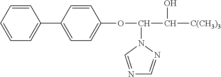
C1=CC=CC=C1C1=CC=C(OC(C([C(CH3)3])O)N2C=NC=N2)C=C1
